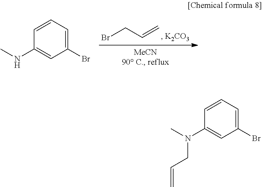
BrCC=C.C1=CC=C(Br)C=C1NC.C1=CC=C(Br)C=C1N(C)CC=C
